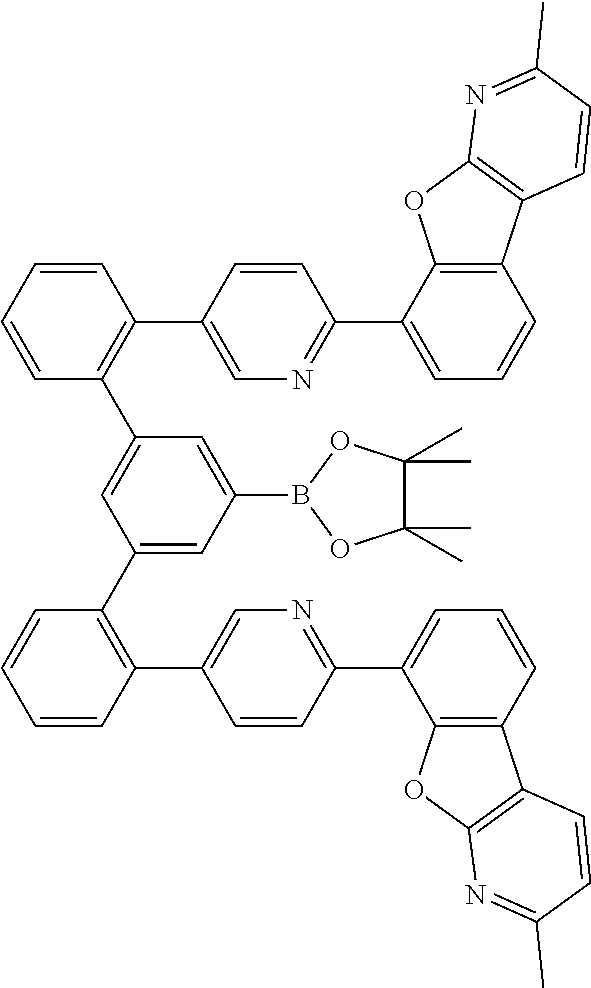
C1=CC=CC(C2=CC(C3=C(C4=CN=C(C5=CC=CC6=C5OC5=C6C=CC(C)=N5)C=C4)C=CC=C3)=CC(B3OC(C)(C)C(C)(C)O3)=C2)=C1C1=CN=C(C2=CC=CC3=C2OC2=C3C=CC(C)=N2)C=C1
